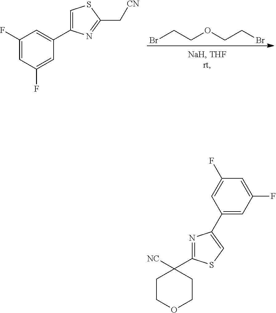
BrCCOCCBr.C1(F)=CC(C2=CSC(C[CN])=N2)=CC(F)=C1.O1CCC([NC])(C2=NC(C3=CC(F)=CC(F)=C3)=CS2)CC1
